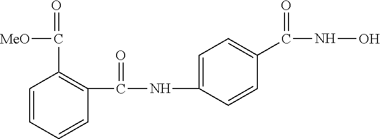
C1(C(NC2=CC=C(C(NO)=O)C=C2)=O)=C(C(=O)[MeO])C=CC=C1
